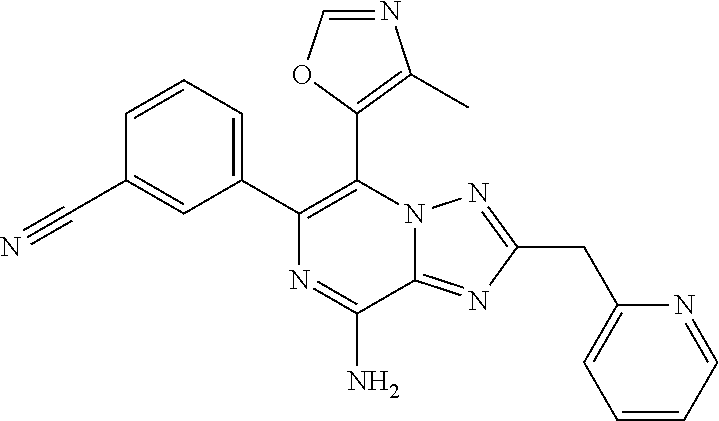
C1=CC=C(C2=C(C3=C(C)N=CO3)N3C(=NC(CC4=CC=CC=N4)=N3)C(N)=N2)C=C1C#N
